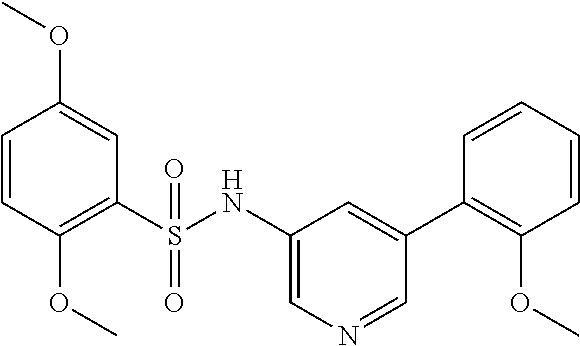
C1=CC(OC)=C(S(NC2=CN=CC(C3=C(OC)C=CC=C3)=C2)(=O)=O)C=C1OC
